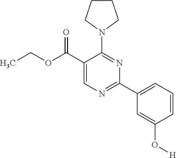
C1(N2CCCC2)=NC(C2=CC=CC(O[H])=C2)=NC=C1C(OCC)=O
